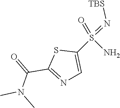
N(C)(C(=O)C1=NC=C(S(=N[TBS])(=O)N)S1)C
